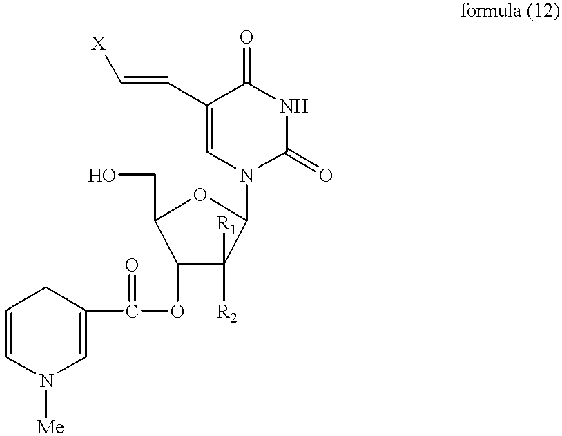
C1(OC(=O)C2=CN([Me])C=CC2)C([R2])([R1])C(N2C(=O)NC(=O)C(C=C[X])=C2)OC1CO
